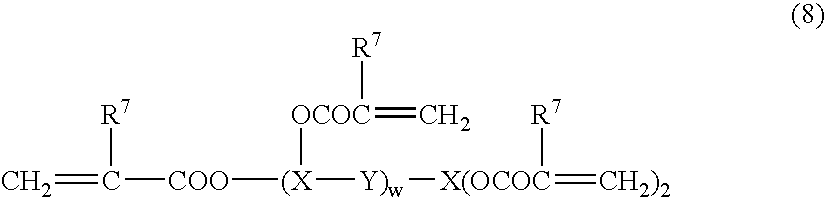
C=C([R7])[COO][(X]([Y)w][X(OCOC](=[CH2)2])[R7])[OCOC](=C)[R7]
